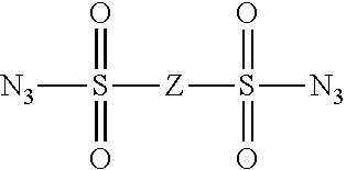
[N3]S([Z]S([N3])(=O)=O)(=O)=O
